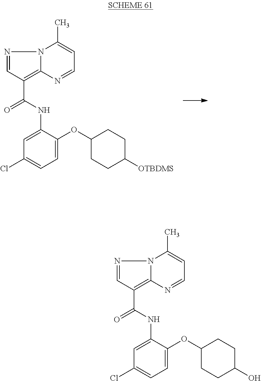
N1=CC(C(=O)NC2=CC(Cl)=CC=C2OC2CCC([OTBDMS])CC2)=C2N1C(C)=CC=N2.N1=CC(C(=O)NC2=CC(Cl)=CC=C2OC2CCC(O)CC2)=C2N1C(C)=CC=N2
